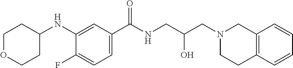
C1(NC2CCOCC2)=CC(C(NCC(CN2CC3=C(CC2)C=CC=C3)O)=O)=CC=C1F
